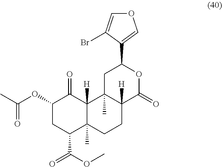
C1(OC(C)=O)CC(C(OC)=O)C2(C)C([H])(C1=O)C1(C)C([H])(CC2)C(=O)OC(C2=COC=C2Br)C1
